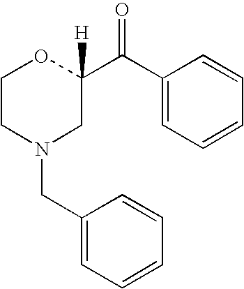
C1CN(CC2=CC=CC=C2)CC(C(C2=CC=CC=C2)=O)([H])O1
